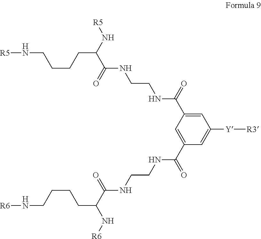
C1=C(C(=O)NCCNC(C(CCCCN[R5])N[R5])=O)C=C(C(=O)NCCNC(C(CCCCN[R6])N[R6])=O)C=C1[Y][R3]
